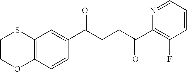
C1(C(CCC(C2=C(F)C=CC=N2)=O)=O)=CC2=C(C=C1)OCCS2
